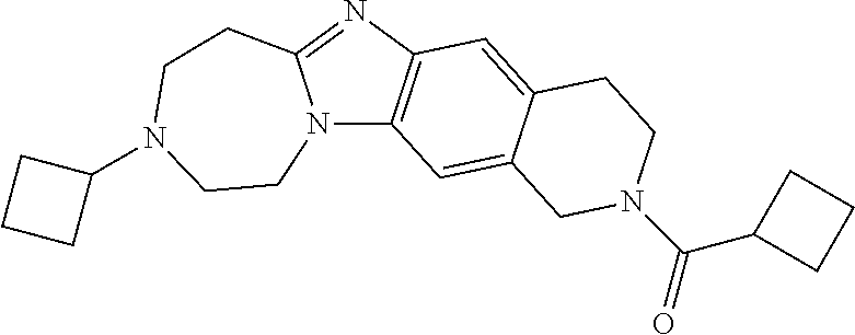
N12C3=C(N=C1CCN(C1CCC1)CC2)C=C1C(=C3)CN(C(=O)C2CCC2)CC1
